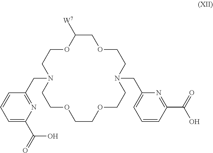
C1([W7])OCCN(CC2=NC(C(=O)O)=CC=C2)CCOCCOCCN(CC2=CC=CC(C(O)=O)=N2)CCOC1
